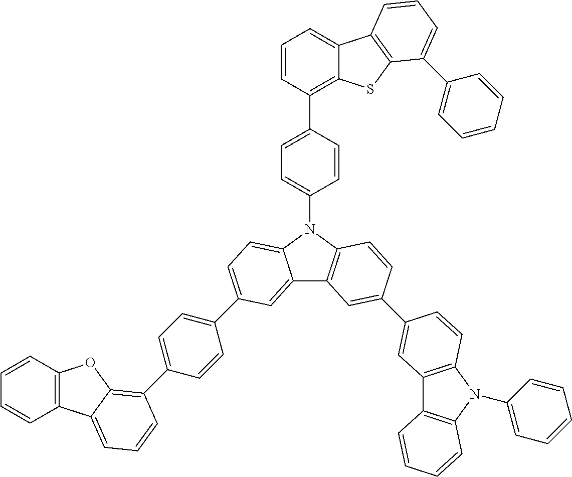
C12=CC(C3=CC=C(C4=C5C(=CC=C4)C4=C(O5)C=CC=C4)C=C3)=CC=C1N(C1=CC=C(C3=C4C(=CC=C3)C3=C(S4)C(C4=CC=CC=C4)=CC=C3)C=C1)C1=C2C=C(C2=CC3=C(N(C4=CC=CC=C4)C4=C3C=CC=C4)C=C2)C=C1
